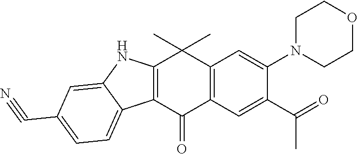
C12=C(C(=O)C3=C(C1(C)C)C=C(N1CCOCC1)C(C(=O)C)=C3)C1=CC=C(C#N)C=C1N2
